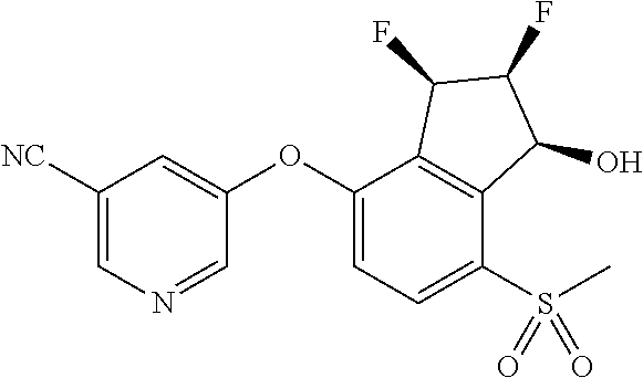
C1([NC])=CN=CC(OC2=CC=C(S(C)(=O)=O)C3=C2C(F)C(F)C3O)=C1
